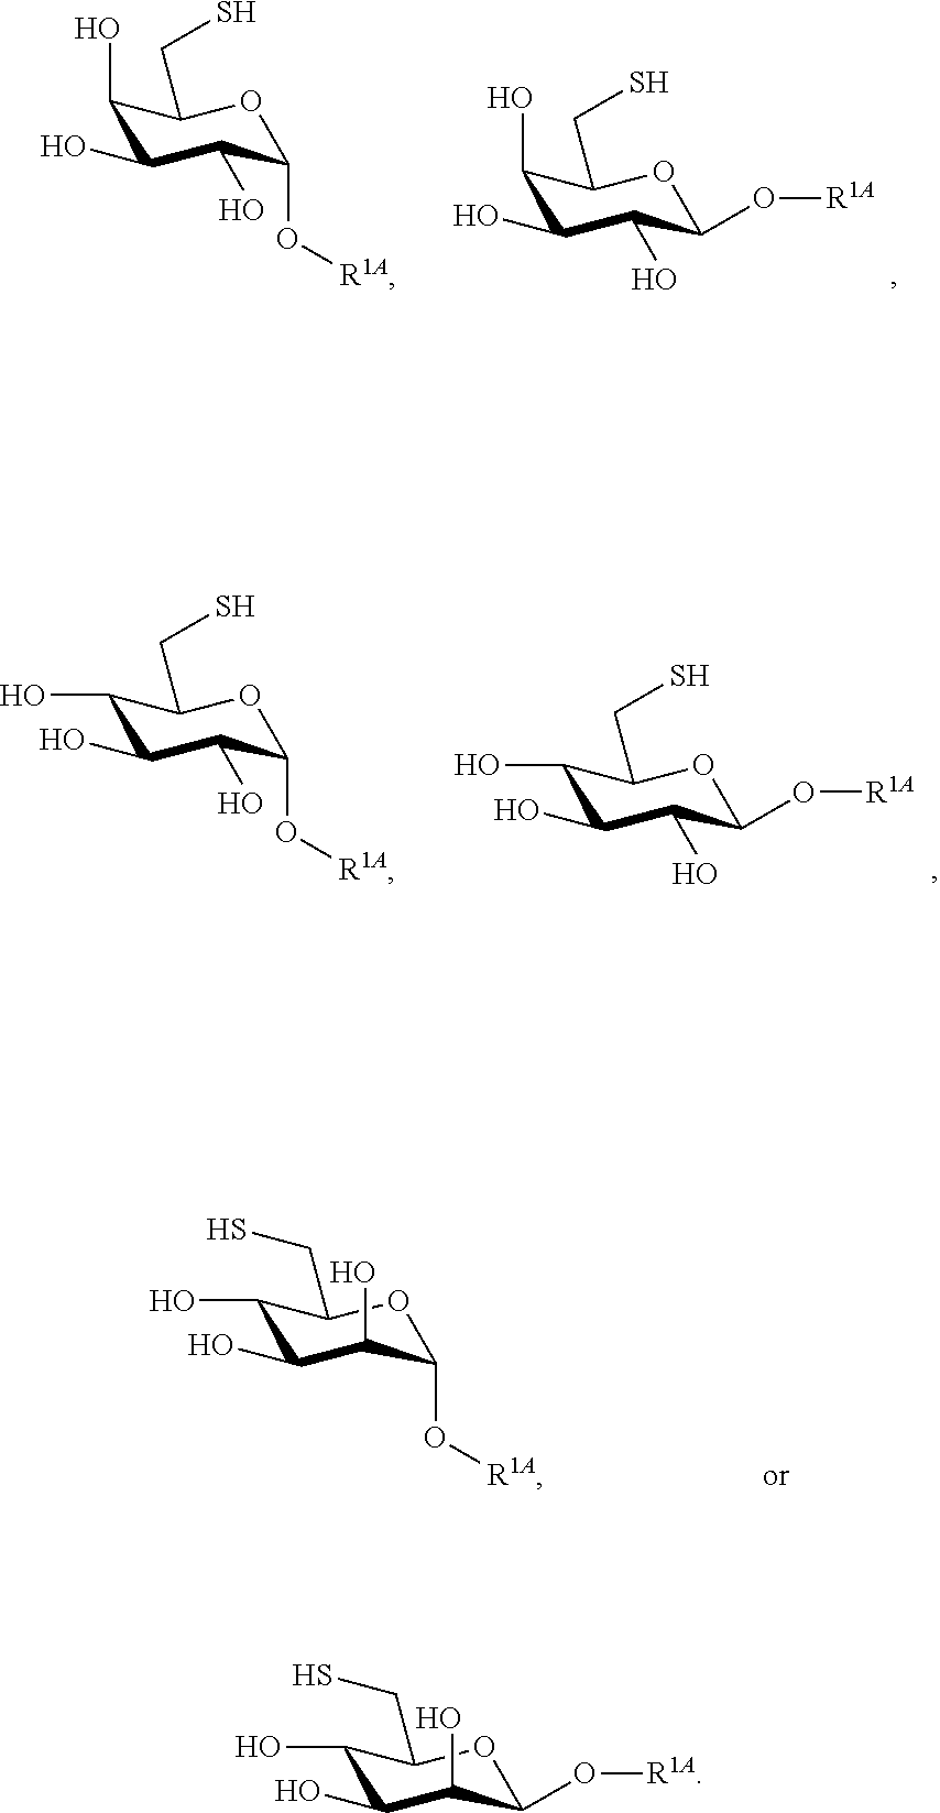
C1(O)C(O)C(O)C(O[R1A])OC1CS.C1(O)C(O)C(O)C(O[R1A])OC1CS.C1(O)C(O)C(O)C(O[R1A])OC1CS.C1(O)C(O)C(O)C(O[R1A])OC1CS.C1(O)C(O)C(O)C(O[R1A])OC1CS.C1(O)C(O)C(O)C(O[R1A])OC1CS
